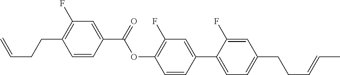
C1=CC(C(OC2=C(F)C=C(C3=CC=C(CCC=CC)C=C3F)C=C2)=O)=CC(F)=C1CCC=C
